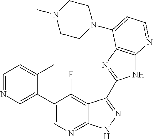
C1=NC=C(C2=CN=C3C(=C2F)C(C2=NC4=C(N2)N=CC=C4N2CCN(C)CC2)=NN3)C(C)=C1
